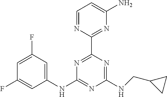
C1(NC2=NC(NCC3CC3)=NC(C3=NC(N)=CC=N3)=N2)=CC(F)=CC(F)=C1
